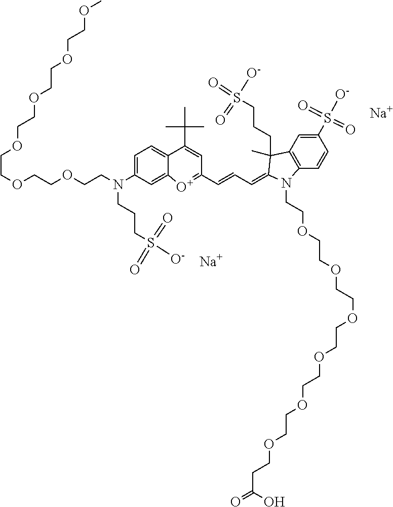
[Na].C1(S([O-])(=O)=O)=CC2=C(C=C1)N(CCOCCOCCOCCOCCOCCOCCC(O)=O)C(=CC=CC1=[O+]C3=CC(N(CCCS(=O)(=O)[O-])CCOCCOCCOCCOCCOCCOC)=CC=C3C(C(C)(C)C)=C1)C2(CCCS(=O)(=O)[O-])C.[Na]
